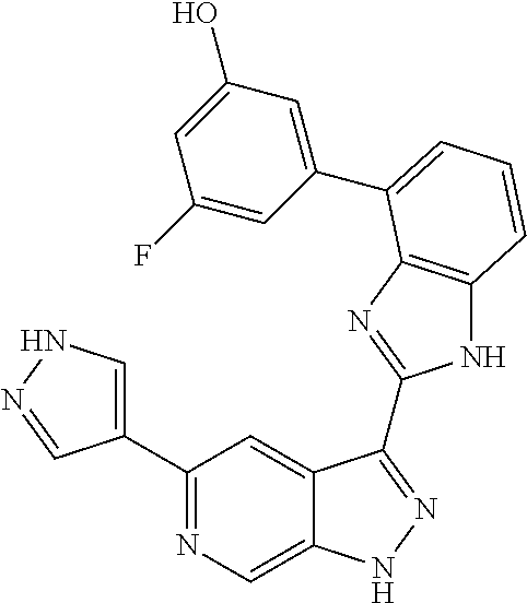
C1(C2=NC=C3C(=C2)C(C2=NC4=C(N2)C=CC=C4C2=CC(O)=CC(F)=C2)=NN3)=CNN=C1
